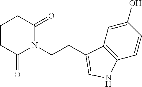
C(CN1C(=O)CCCC1=O)C1=CNC2=C1C=C(O)C=C2
